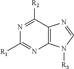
C12=C(C([R2])=NC([R1])=N1)N=CN2[R3]
